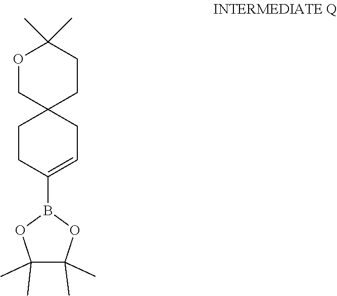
C1CC2(COC(C)(C)CC2)CC=C1B1OC(C)(C)C(C)(C)O1
